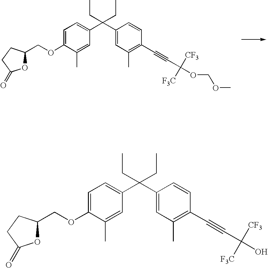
C1=C(OCC2OC(=O)CC2)C(C)=CC(C(C2=CC(C)=C(C#CC([F3C])([CF3])OCOC)C=C2)(CC)CC)=C1.C1=C(OCC2OC(=O)CC2)C(C)=CC(C(C2=CC(C)=C(C#CC([F3C])([CF3])O)C=C2)(CC)CC)=C1
